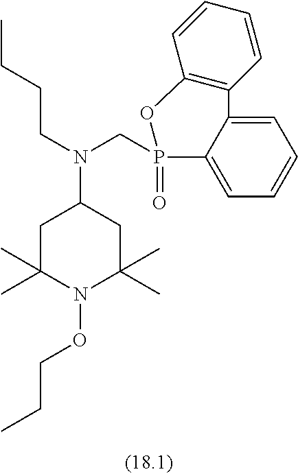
C1C(C)(C)N(OCCC)C(C)(C)CC1N(CCCC)CP1(=O)C2=CC=CC=C2C2=C(O1)C=CC=C2
